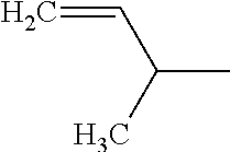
C(C)(C)C=C
